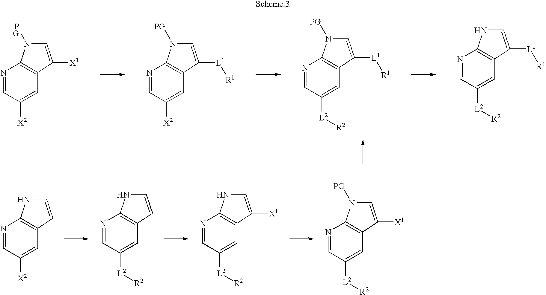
N1=CC([X2])=CC2=C1N([PG])C=C2[X1].N1=CC([X2])=CC2=C1N([PG])C=C2[L1][R1].N1=CC([L2][R2])=CC2=C1N([PG])C=C2[L1][R1].N1=CC([L2][R2])=CC2=C1NC=C2[L1][R1].N1=CC([L2][R2])=CC2=C1N([PG])C=C2[X1].N1=CC([X2])=CC2=C1NC=C2.N1=CC([L2][R2])=CC2=C1NC=C2.N1=CC([L2][R2])=CC2=C1NC=C2[X1]
